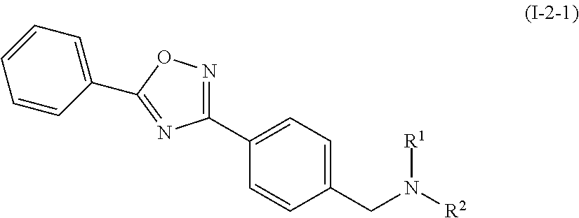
C1(CN([R2])[R1])=CC=C(C2=NOC(C3=CC=CC=C3)=N2)C=C1
